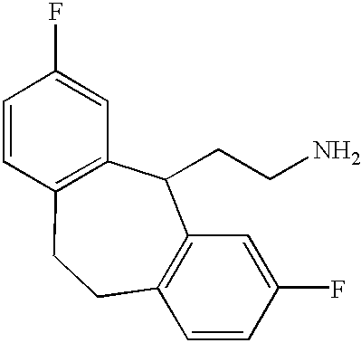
C1=CC(F)=CC2=C1CCC1=C(C2CCN)C=C(F)C=C1
